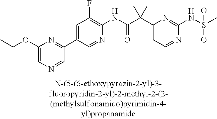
N1=CC=C(C(C(NC2=C(F)C=C(C3=NC(OCC)=CN=C3)C=N2)=O)(C)C)N=C1NS(=O)(=O)C
